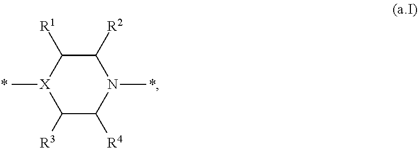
C1([R2])C([R1])[X](C)C([R3])C([R4])N1C
